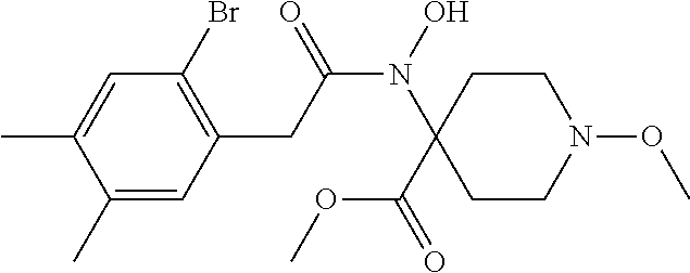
N(C(CC1=C(Br)C=C(C)C(C)=C1)=O)(C1(C(OC)=O)CCN(OC)CC1)O
